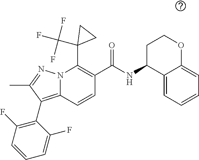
C1(C2=C(C(NC3CCOC4=CC=CC=C34)=O)C=CC3=C(C4=C(F)C=CC=C4F)C(C)=NN23)(C(F)(F)F)CC1
